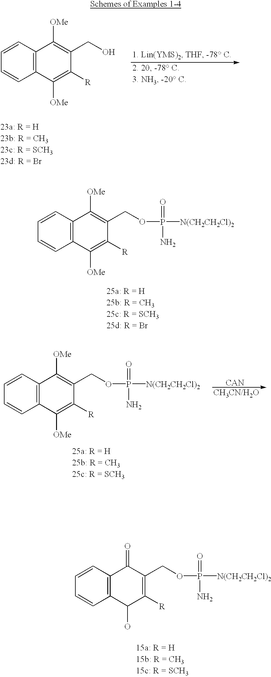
C12=C(C=CC=C1)C([OMe])=C(CO)C([R])=C2[OMe].C12=C(C=CC=C1)C([OMe])=C(COP(=O)(N)[N(CH2CH2Cl)2])C([R])=C2[OMe].C12=C(C=CC=C1)C(=O)C(COP(=O)(N)[N(CH2CH2Cl)2])=C([R])C2O.C12=C(C=CC=C1)C([OMe])=C(COP(=O)(N)[N(CH2CH2Cl)2])C([R])=C2[OMe].[CAN]
